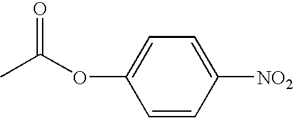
CC(OC1=CC=C([NO2])C=C1)=O
